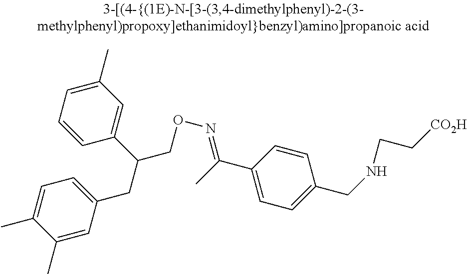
C1(CC(CON=C(C2=CC=C(CNCC[CO2H])C=C2)C)C2=CC(C)=CC=C2)=CC=C(C)C(C)=C1
